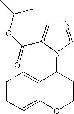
C12=CC=CC=C1C(N1C=NC=C1C(OC(C)C)=O)CCO2
